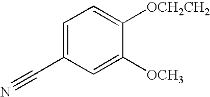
C1=C(C#N)C=C([OCH3])C([OCH2CH2])=C1
